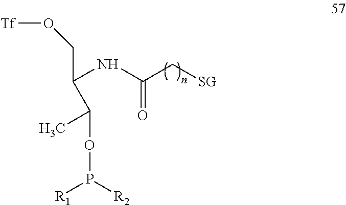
C(NC(C[SG])=O)(CO[Tf])C(OP([R1])[R2])C
